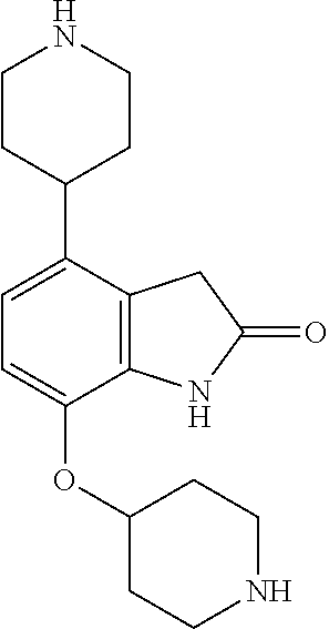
C1=C(C2CCNCC2)C2=C(NC(=O)C2)C(OC2CCNCC2)=C1
